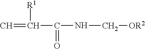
C=C([R1])C(=O)NC[OR2]
